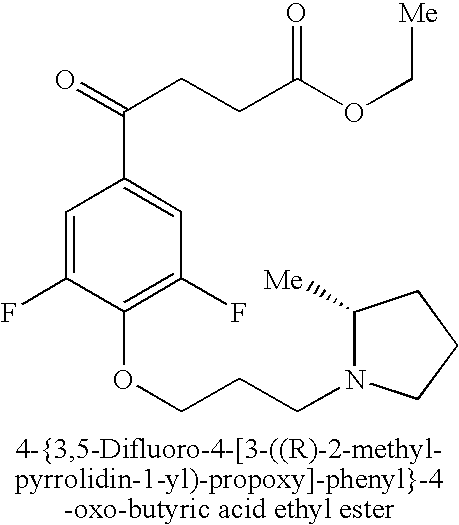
C1=C(F)C(OCCCN2C([Me])CCC2)=C(F)C=C1C(=O)CCC(=O)OC[Me]
